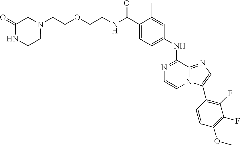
C1(C(NCCOCCN2CC(=O)NCC2)=O)=CC=C(NC2=NC=CN3C2=NC=C3C2=C(F)C(F)=C(OC)C=C2)C=C1C
